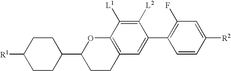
C1CC2=C(OC1C1CCC([R1])CC1)C([L1])=C([L2])C(C1=C(F)C=C([R2])C=C1)=C2
